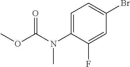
C1=C(N(C(OC)=O)C)C(F)=CC(Br)=C1
